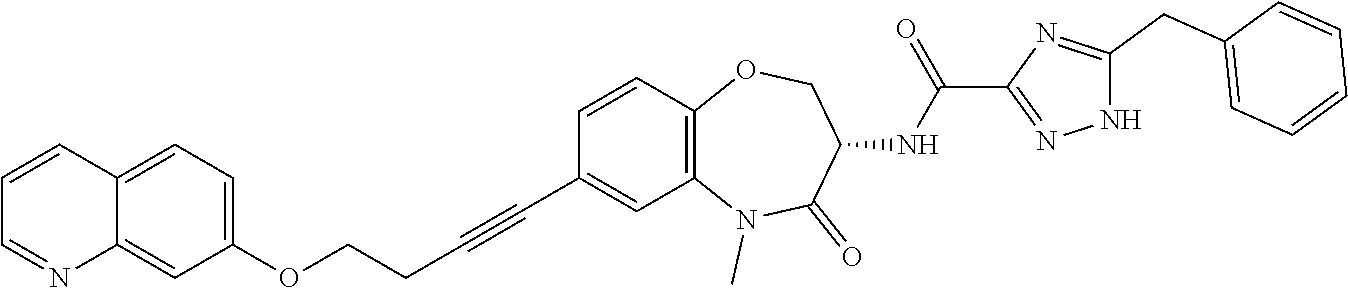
C1(CC2=NC(C(=O)NC3C(=O)N(C)C4=C(C=CC(C#CCCOC5=CC=C6C=CC=NC6=C5)=C4)OC3)=NN2)=CC=CC=C1
